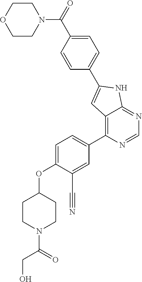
O(C1=CC=C(C2=C3C(=NC=N2)NC(C2=CC=C(C(=O)N4CCOCC4)C=C2)=C3)C=C1C#N)C1CCN(C(CO)=O)CC1
